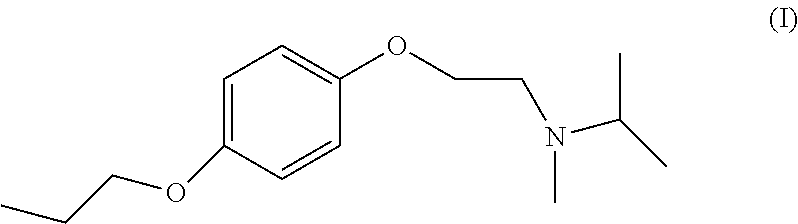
C1=C(OCCC)C=CC(OCCN(C)C(C)C)=C1
